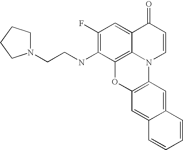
C1(F)=C(NCCN2CCCC2)C2=C3C(=C1)C(=O)C=CN3C1=C(O2)C=C2C(=C1)C=CC=C2
